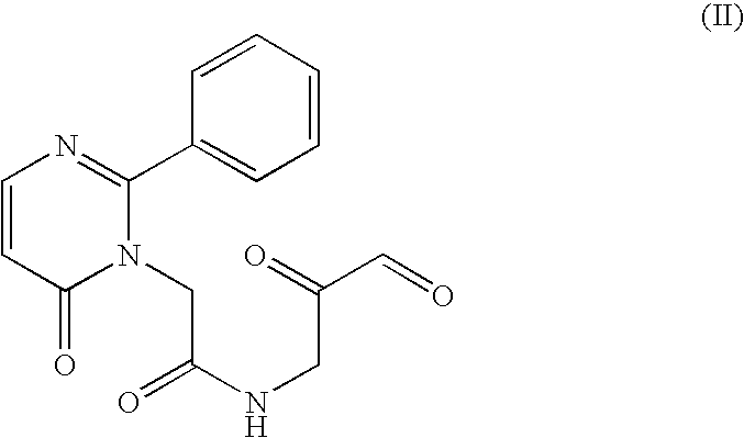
C1=CC(=O)N(CC(NCC(C=O)=O)=O)C(C2=CC=CC=C2)=N1
